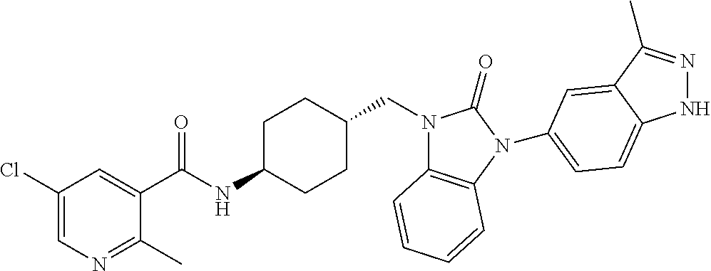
C1(Cl)=CN=C(C)C(C(NC2CCC(CN3C4=C(N(C5=CC=C6NN=C(C)C6=C5)C3=O)C=CC=C4)CC2)=O)=C1
